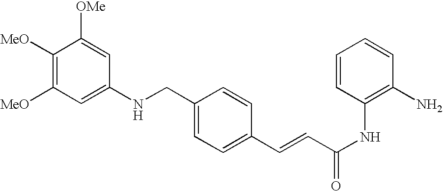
C1([MeO])=C([MeO])C=C(NCC2=CC=C(C=CC(NC3=C(N)C=CC=C3)=O)C=C2)C=C1[OMe]
